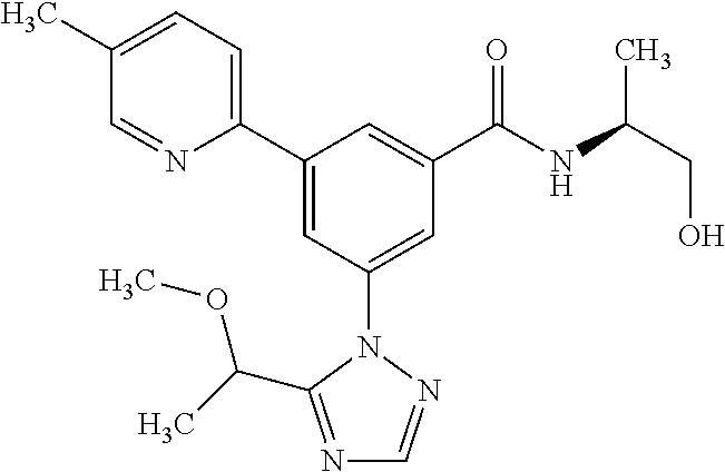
C1(C2=CC(N3N=CN=C3C(C)OC)=CC(C(NC(CO)C)=O)=C2)=CC=C(C)C=N1
